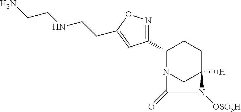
C1(C2=NOC(CCNCCN)=C2)N2CC([H])(CC1)N([OSO3H])C2=O
